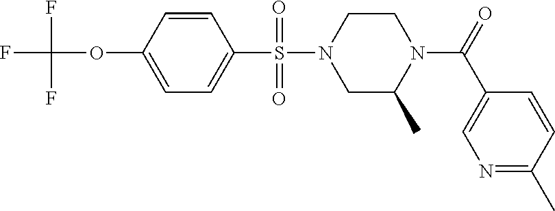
C1=CC(OC(F)(F)F)=CC=C1S(N1CC(C)N(C(=O)C2=CN=C(C)C=C2)CC1)(=O)=O
